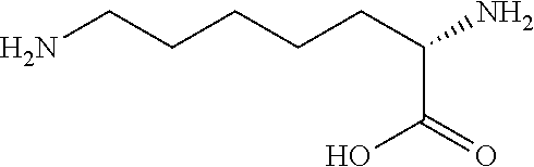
C(CCCCC(N)C(=O)O)N
